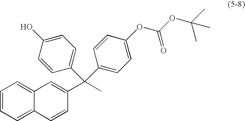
C1=CC=C2C(=C1)C=C(C(C)(C1=CC=C(O)C=C1)C1=CC=C(OC(OC(C)(C)C)=O)C=C1)C=C2
